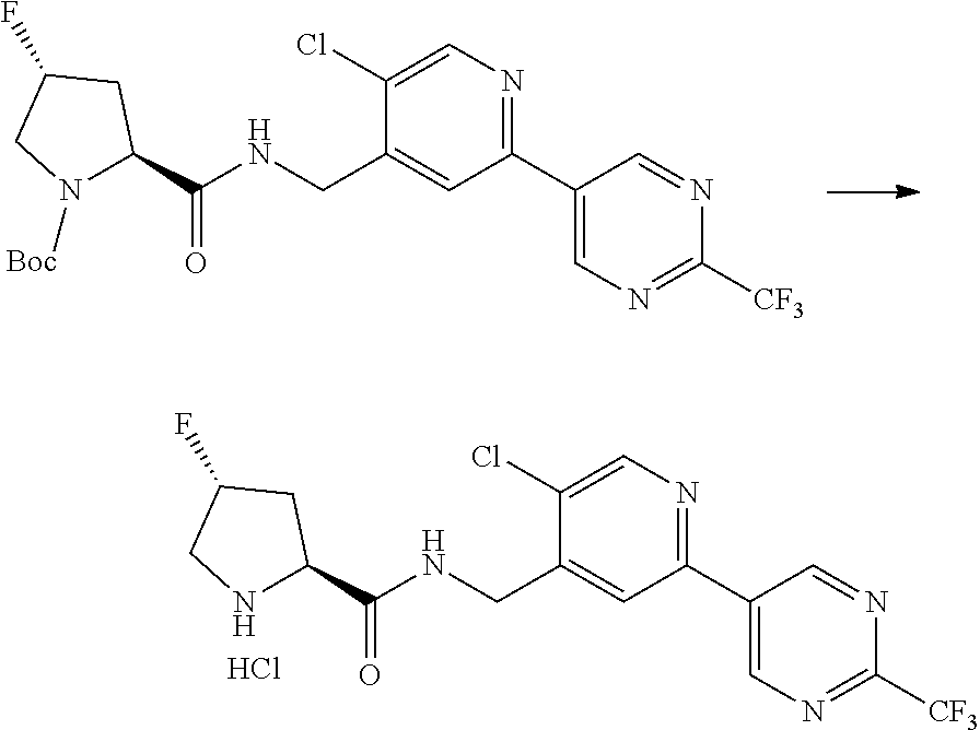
C1(Cl)=CN=C(C2=CN=C([CF3])N=C2)C=C1CNC(C1N([Boc])CC(F)C1)=O.C1(Cl)=CN=C(C2=CN=C([CF3])N=C2)C=C1CNC(C1NCC(F)C1)=O.Cl
